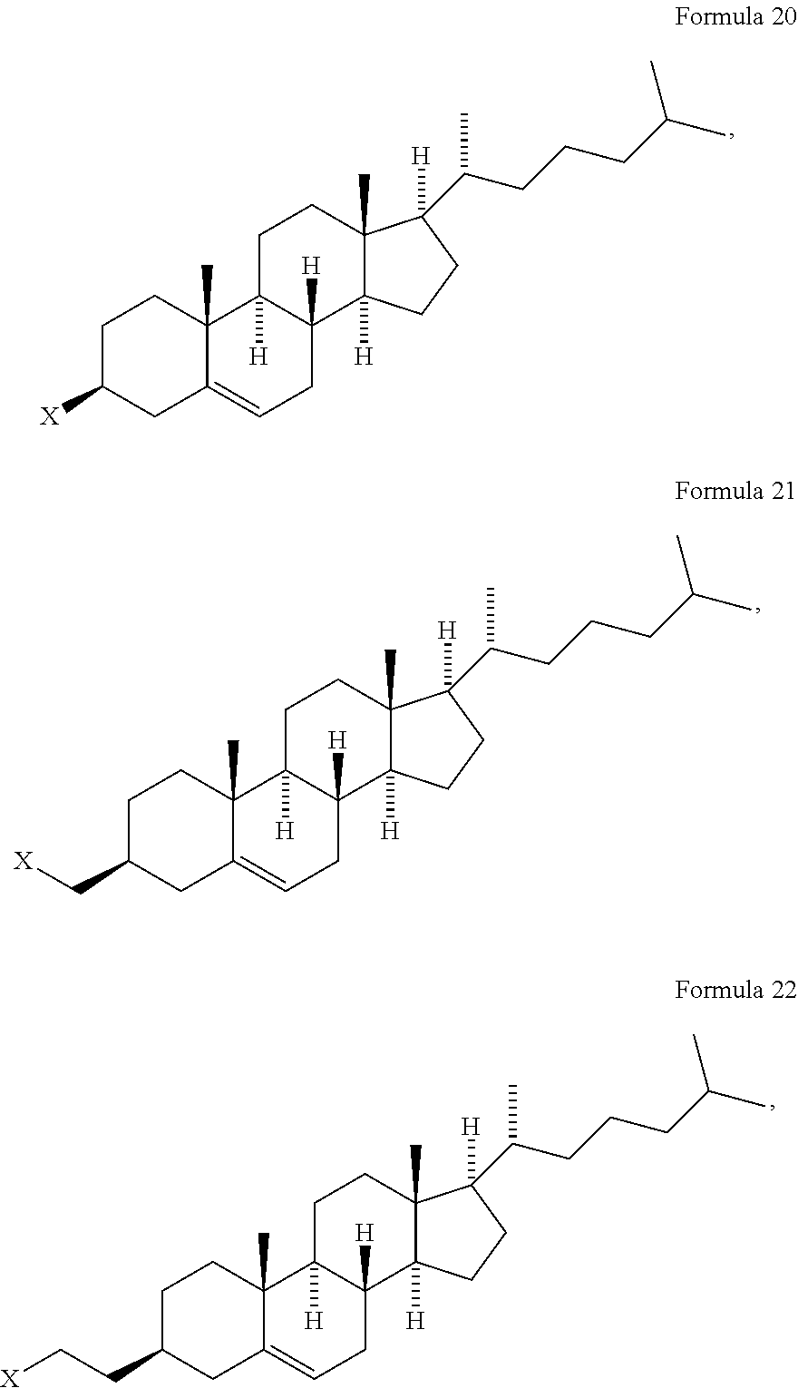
C1C(C[X])CC2=CCC3([H])C([H])(C2(C)C1)CCC1(C)C3([H])CCC1(C(CCCC(C)C)C)[H].C1C(CC[X])CC2=CCC3([H])C([H])(C2(C)C1)CCC1(C)C3([H])CCC1(C(CCCC(C)C)C)[H].C1C([X])CC2=CCC3([H])C([H])(C2(C)C1)CCC1(C)C3([H])CCC1(C(CCCC(C)C)C)[H]
